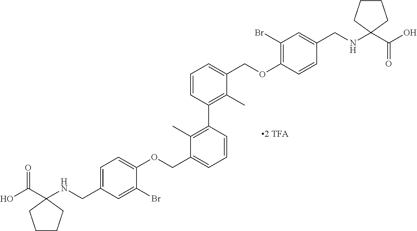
OC(C1(NCC2=CC=C(OCC3=CC=CC(C4=C(C)C(COC5=C(Br)C=C(CNC6(C(O)=O)CCCC6)C=C5)=CC=C4)=C3C)C(Br)=C2)CCCC1)=O
